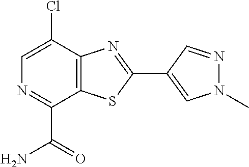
C1=C(Cl)C2=C(C(C(N)=O)=N1)SC(C1=CN(C)N=C1)=N2
